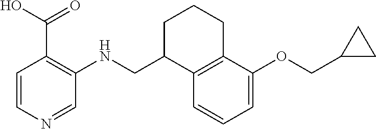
C1=CN=CC(NCC2C3=C(CCC2)C(OCC2CC2)=CC=C3)=C1C(O)=O
